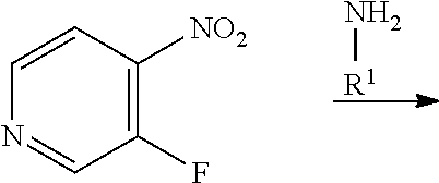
N[R1].C1(F)=C([NO2])C=CN=C1
